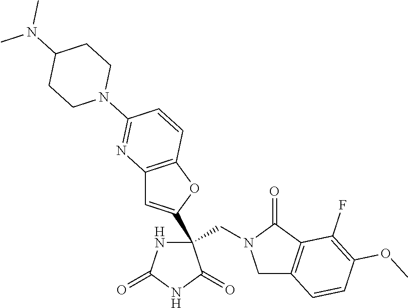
C(C1(C2=CC3=C(O2)C=CC(N2CCC(N(C)C)CC2)=N3)NC(=O)NC1=O)N1CC2=C(C1=O)C(F)=C(OC)C=C2
